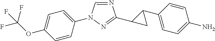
N1=CN(C2=CC=C(OC(F)(F)F)C=C2)N=C1C1C(C2=CC=C(N)C=C2)C1
